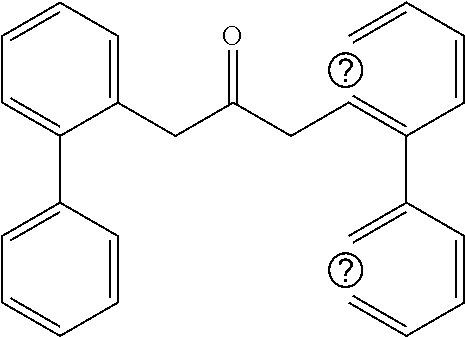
C1(CC(CC=C(C=CC=C)C(=C)C=CC=C)=O)=CC=CC=C1C1=CC=CC=C1
